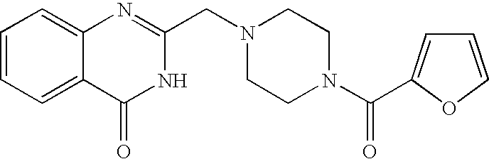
C1=CC=C2C(=C1)N=C(CN1CCN(C(=O)C3=CC=CO3)CC1)NC2=O
